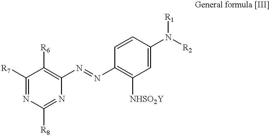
C1([R7])=NC([R8])=NC(N=NC2=C([NHSO2Y])C=C(N([R2])[R1])C=C2)=C1[R6]
